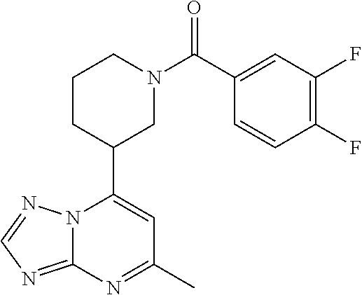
N12C(=NC=N1)N=C(C)C=C2C1CN(C(=O)C2=CC(F)=C(F)C=C2)CCC1
